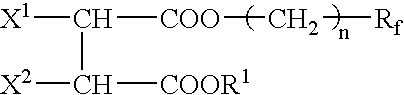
[X1]C([COO]C[Rf])C([X2])[COOR1]
